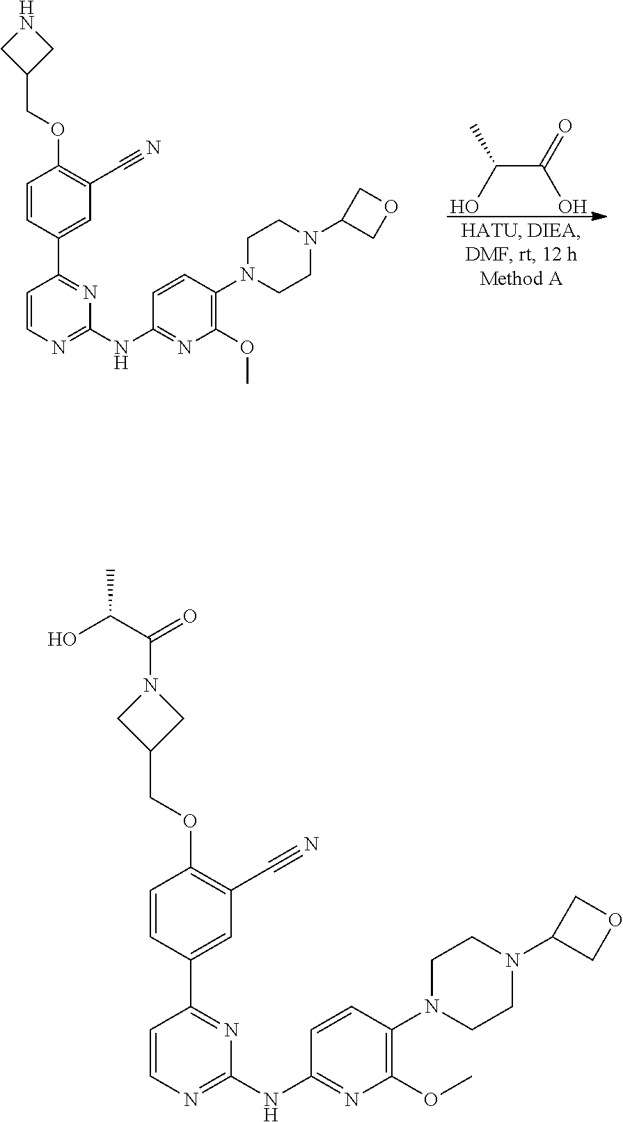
C1=CN=C(NC2=NC(OC)=C(N3CCN(C4COC4)CC3)C=C2)N=C1C1=CC(C#N)=C(OCC2CNC2)C=C1.C(C(=O)O)(C)O.C1=CN=C(NC2=NC(OC)=C(N3CCN(C4COC4)CC3)C=C2)N=C1C1=CC(C#N)=C(OCC2CN(C(=O)C(C)O)C2)C=C1
